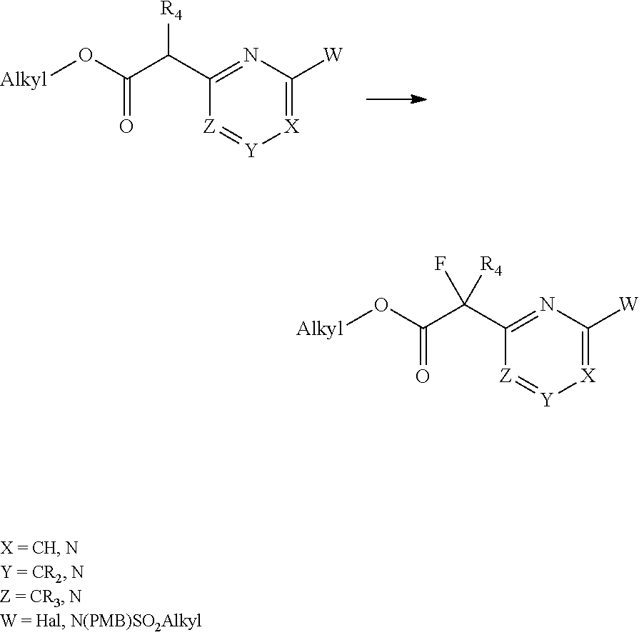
N1=C(C(C(O[Alkyl])=O)[R4])[Z]=[Y][X]=C1[W].N1=C(C(C(O[Alkyl])=O)(F)[R4])[Z]=[Y][X]=C1[W]
